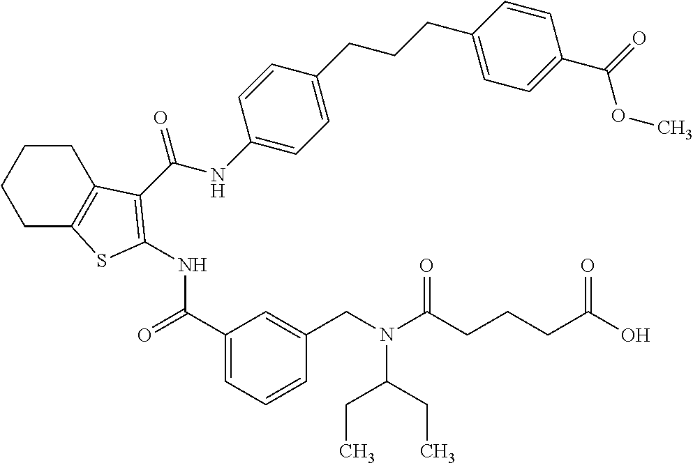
C1C2=C(CCC1)C(C(NC1=CC=C(CCCC3=CC=C(C(=O)OC)C=C3)C=C1)=O)=C(NC(C1=CC=CC(CN(C(CCCC(O)=O)=O)C(CC)CC)=C1)=O)S2
